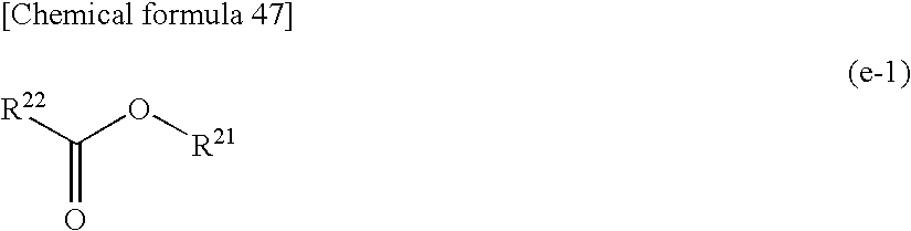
C(=O)([R22])O[R21]
